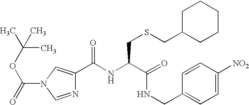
C(NC(C(=O)NCC1=CC=C([NO2])C=C1)CSCC1CCCCC1)(=O)C1=CN(C(=O)OC(C)(C)C)C=N1
